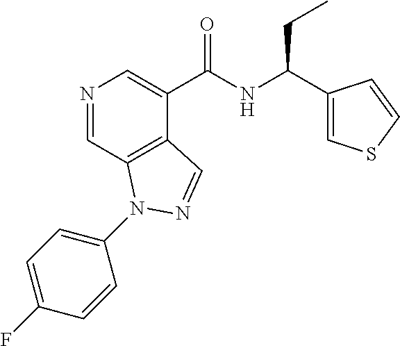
N1=CC2=C(C(C(NC(C3=CSC=C3)CC)=O)=C1)C=NN2C1=CC=C(F)C=C1
